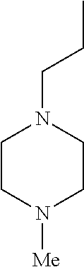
C1CN([Me])CCN1CCC
